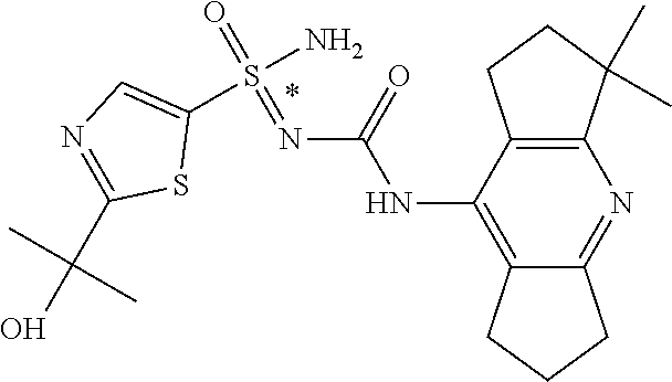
C12=C(C(NC(N=S(=O)(N)C3=CN=C(C(O)(C)C)S3)=O)=C3C(=N1)CCC3)CCC2(C)C
